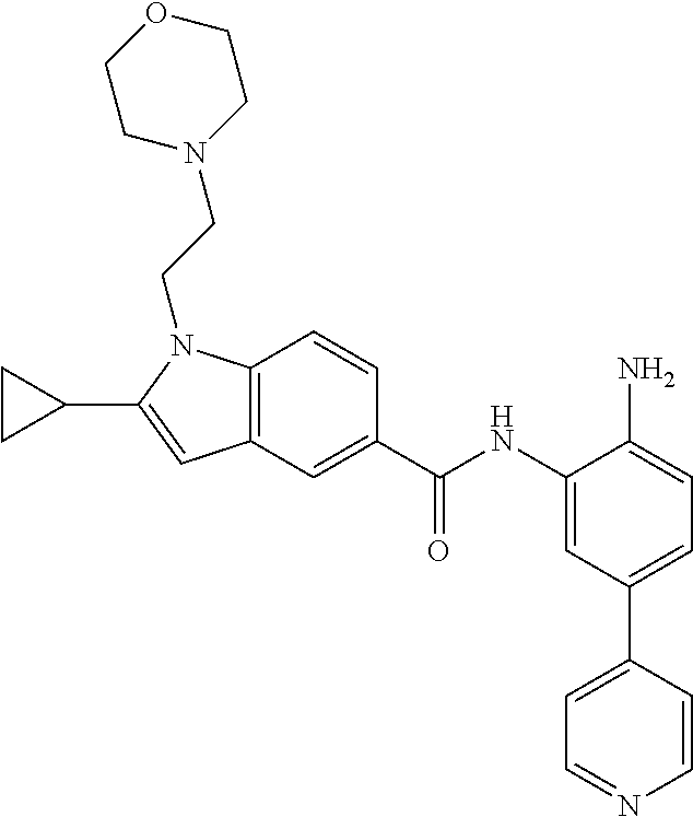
C1=C(C(NC2=CC(C3=CC=NC=C3)=CC=C2N)=O)C=CC2=C1C=C(C1CC1)N2CCN1CCOCC1
